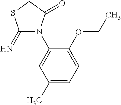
C1(=N)N(C2=CC(C)=CC=C2OCC)C(=O)CS1
